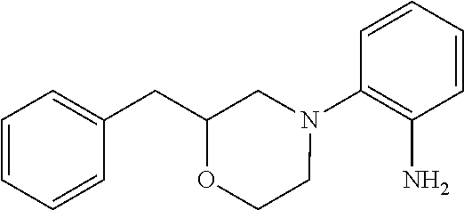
C1=CC=CC(N2CC(CC3=CC=CC=C3)OCC2)=C1N
